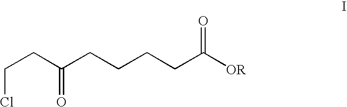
C(CC(CCCCC([OR])=O)=O)Cl
